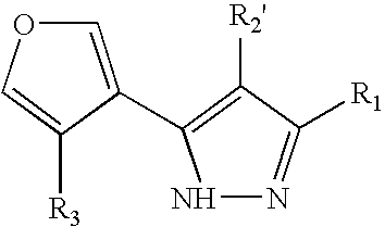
C1=C([R3])C(C2=C([R2'])C([R1])=NN2)=CO1
